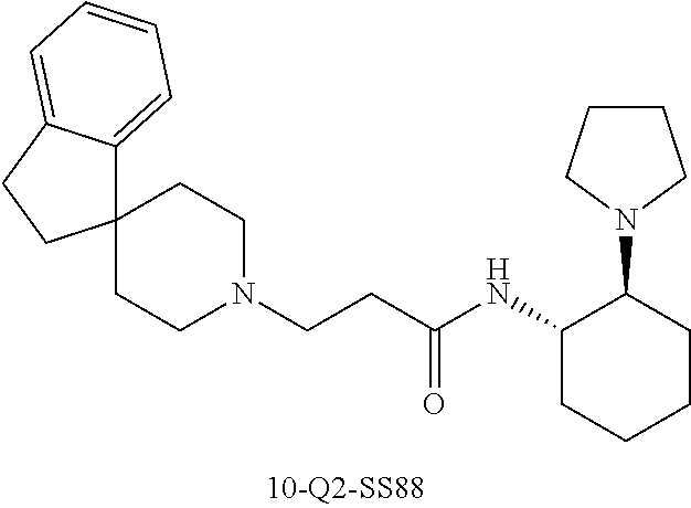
N1(CCC(NC2CCCCC2N2CCCC2)=O)CCC2(CC1)C1=CC=CC=C1CC2
